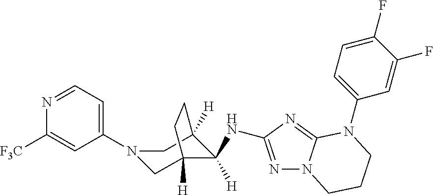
C1(N2CC3([H])C([H])(NC4=NN5C(=N4)N(C4=CC=C(F)C(F)=C4)CCC5)C([H])(C2)CC3)=CC=NC([F3C])=C1
